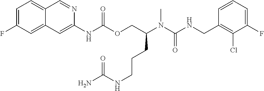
C1=CC(CNC(N(C(COC(NC2=CC3=CC(F)=CC=C3C=N2)=O)CCCNC(N)=O)C)=O)=C(Cl)C(F)=C1
